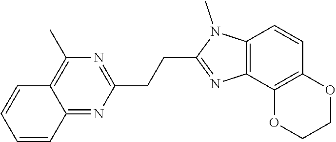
C(C1=NC(C)=C2C(=N1)C=CC=C2)CC1=NC2=C(N1C)C=CC1=C2OCCO1
